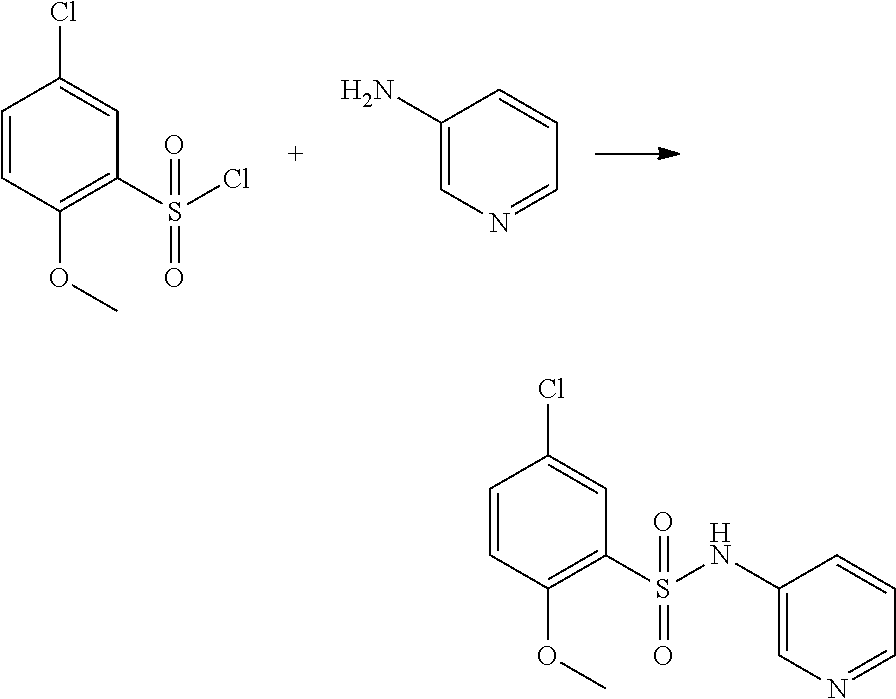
C1=CC(OC)=C(S(Cl)(=O)=O)C=C1Cl.C1(N)=CN=CC=C1.C1=CC(OC)=C(S(NC2=CN=CC=C2)(=O)=O)C=C1Cl
